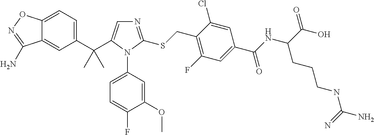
C1(C(C)(C)C2=CN=C(SCC3=C(F)C=C(C(NC(C(O)=O)CCCNC(N)=N)=O)C=C3Cl)N2C2=CC=C(F)C(OC)=C2)=CC=C2C(=C1)C(N)=NO2
